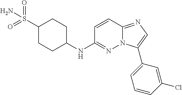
C1(S(=O)(N)=O)CCC(NC2=NN3C(=NC=C3C3=CC=CC(Cl)=C3)C=C2)CC1
